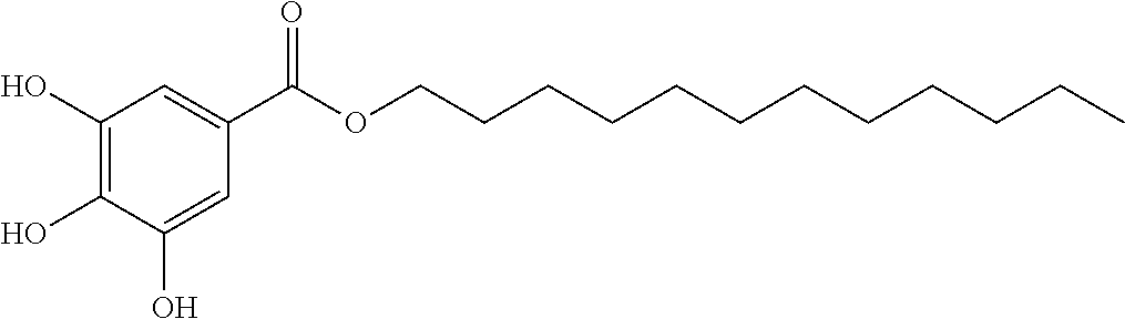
C1(O)=C(O)C(O)=CC(C(OCCCCCCCCCCCC)=O)=C1
